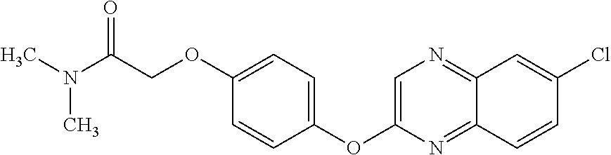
C1(OC2=CN=C3C(=N2)C=CC(Cl)=C3)=CC=C(OCC(N(C)C)=O)C=C1
